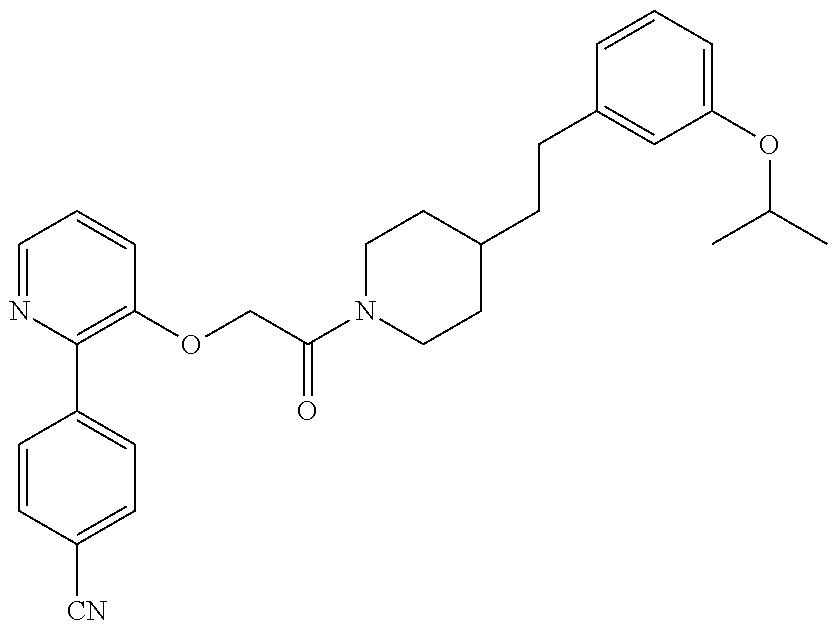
C1=CC([CN])=CC=C1C1=C(OCC(N2CCC(CCC3=CC(OC(C)C)=CC=C3)CC2)=O)C=CC=N1
